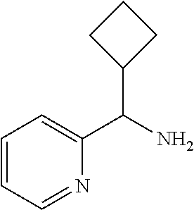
C1=CC=NC(C(N)C2CCC2)=C1
